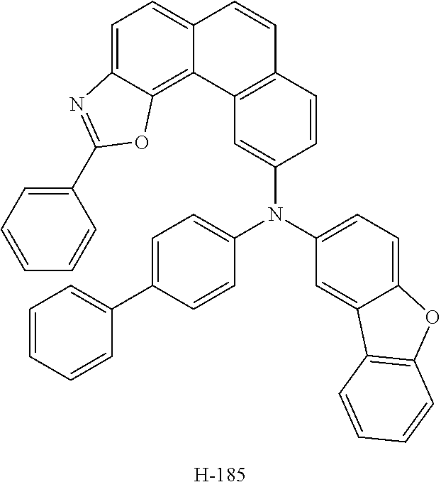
N(C1=CC=C2C(=C1)C1=C(O2)C=CC=C1)(C1=CC2=C(C=C1)C=CC1=CC=C3C(=C21)OC(C1=CC=CC=C1)=N3)C1=CC=C(C2=CC=CC=C2)C=C1
